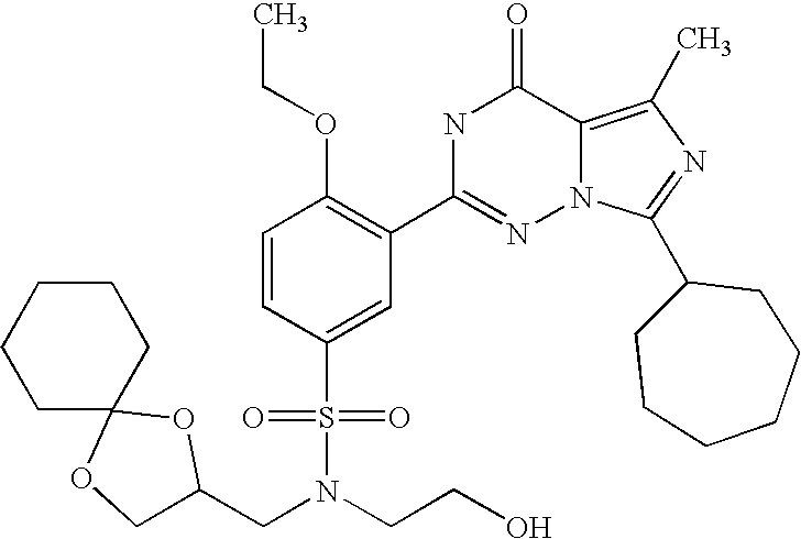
C1=CC(S(N(CC2COC3(CCCCC3)O2)CCO)(=O)=O)=CC(C2=NN3C(=C(C)N=C3C3CCCCCC3)C(=O)N2)=C1OCC
